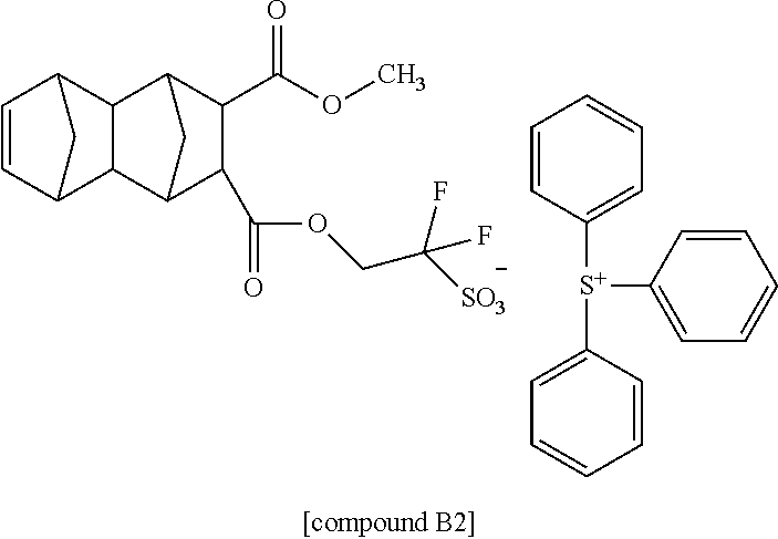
C1=CC([S+](C2=CC=CC=C2)C2=CC=CC=C2)=CC=C1.C12C(C(OCC([SO3])(F)F)=O)C(C(OC)=O)C(C1)C1C2C2C=CC1C2
